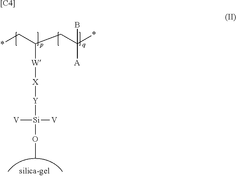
*CC(CC(*)(B)[A])[W][X][Y][Si]([V])([V])OC.[[C4]]
